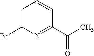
C1=C(Br)N=C(C(C)=O)C=C1
